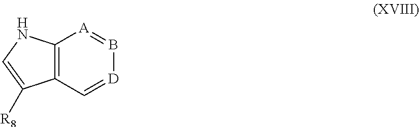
C12=C(C([R8])=CN1)C=[D]B=[A]2
